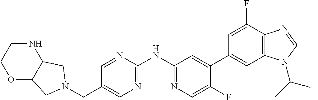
C(C1=CN=C(NC2=NC=C(F)C(C3=CC4=C(C(F)=C3)N=C(C)N4C(C)C)=C2)N=C1)N1CC2OCCNC2C1
